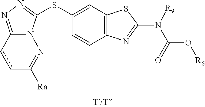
C12=NN=C(SC3=CC4=C(C=C3)N=C(N([R9])C(=O)O[R6])S4)N1N=C([Ra])cc2
